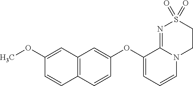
O(C1=CC=CN2C1=NS(=O)(=O)CC2)C1=CC2=C(C=C1)C=CC(OC)=C2
